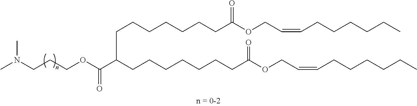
C(COC(=O)C(CCCCCCCC(OCC=CCCCCCC)=O)CCCCCCCC(OCC=CCCCCCC)=O)CN(C)C
